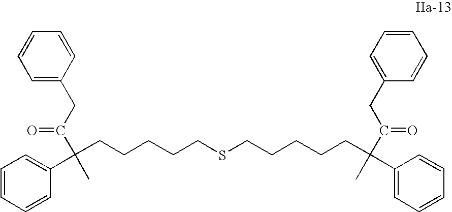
C(CCCCCSCCCCCC(C1=CC=CC=C1)(C(CC1=CC=CC=C1)=O)C)(C1=CC=CC=C1)(C(CC1=CC=CC=C1)=O)C
